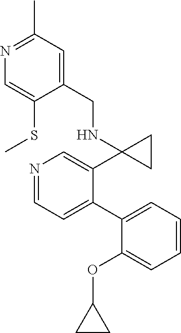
N1=CC=C(C2=CC=CC=C2OC2CC2)C(C2(NCC3=CC(C)=NC=C3SC)CC2)=C1
